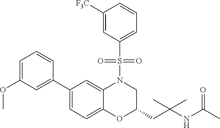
C1=C(OC)C=C(C2=CC=C3C(=C2)N(S(C2=CC=CC([F3C])=C2)(=O)=O)CC(CC(NC(C)=O)(C)C)O3)C=C1
